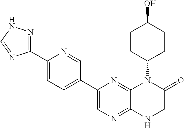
C12=NC=C(C3=CC=C(C4=NNC=N4)N=C3)N=C1N(C1CCC(O)CC1)C(=O)CN2
